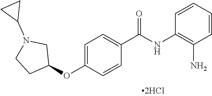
C1=CC=CC(N)=C1NC(C1=CC=C(OC2CN(C3CC3)CC2)C=C1)=O
